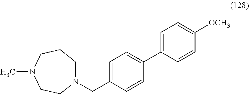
N1(CC2=CC=C(C3=CC=C([OCH3])C=C3)C=C2)CCCN(C)CC1
